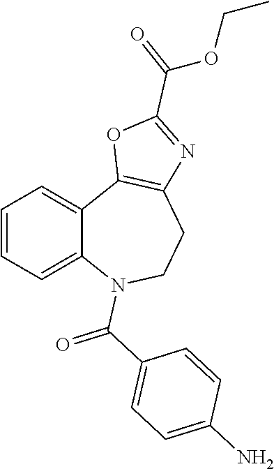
C1=CC=C2C(=C1)C1=C(CCN2C(C2=CC=C(N)C=C2)=O)N=C(C(=O)OCC)O1
